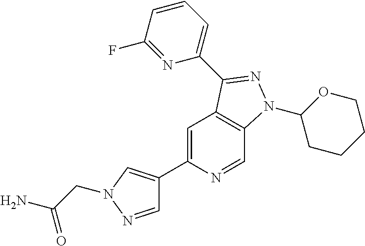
C1=C(C2=CN(CC(N)=O)N=C2)N=CC2=C1C(C1=CC=CC(F)=N1)=NN2C1CCCCO1
